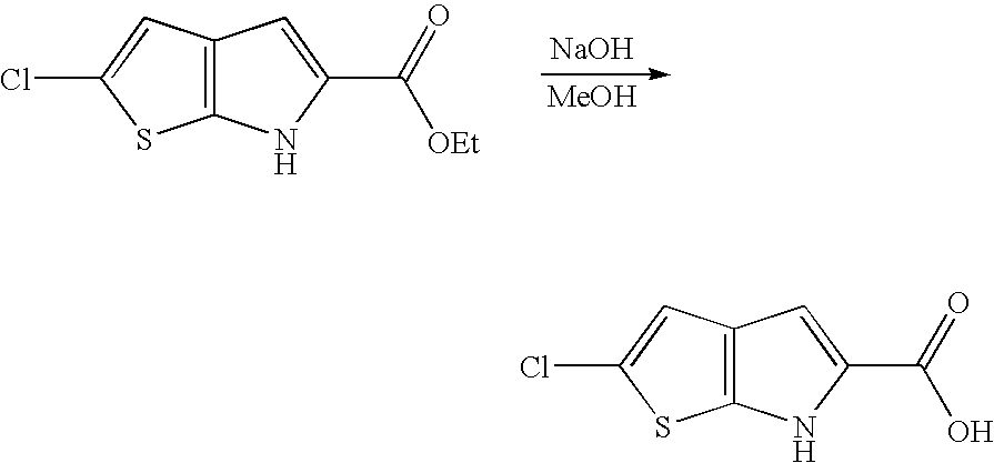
[NaOH].[MeOH].C12=C(NC(C(=O)[OEt])=C1)SC(Cl)=C2.C12=C(NC(C(=O)O)=C1)SC(Cl)=C2
